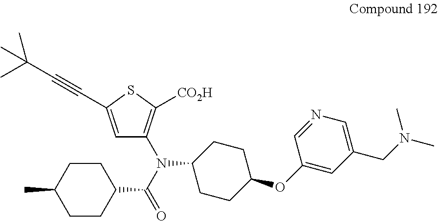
C1CC(C(N(C2=C([CO2H])SC(C#CC(C)(C)C)=C2)C2CCC(OC3=CC(CN(C)C)=CN=C3)CC2)=O)CCC1C
